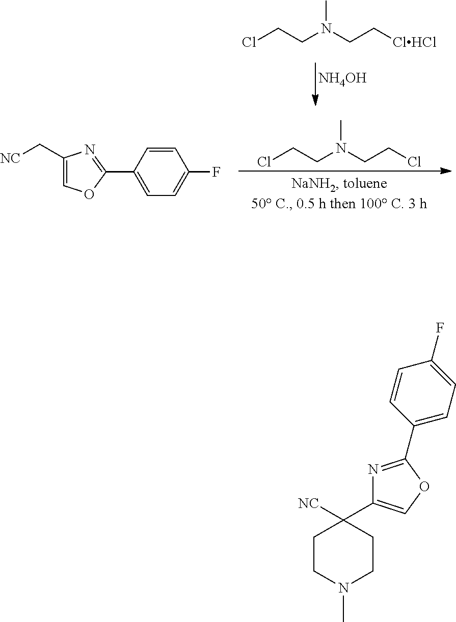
[NH4OH].ClCCN(CC[ClHCl])C.ClCCN(CCCl)C.C1(C[NC])=COC(C2=CC=C(F)C=C2)=N1.N1=C(C2=CC=C(F)C=C2)OC=C1C1([NC])CCN(C)CC1
